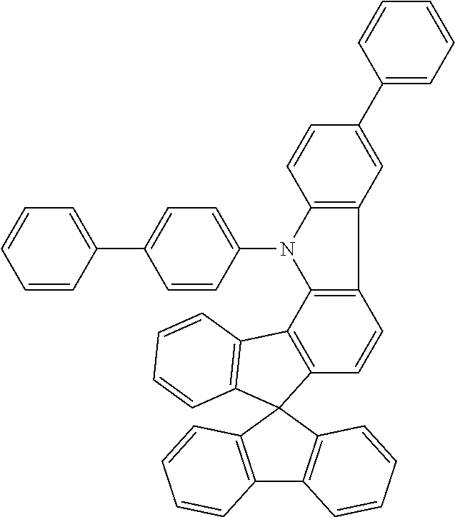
C1=CC(N2C3=C(C4=C2C2=C(C=C4)C4(C5=C2C=CC=C5)C2=C(C5=C4C=CC=C5)C=CC=C2)C=C(C2=CC=CC=C2)C=C3)=CC=C1C1=CC=CC=C1
